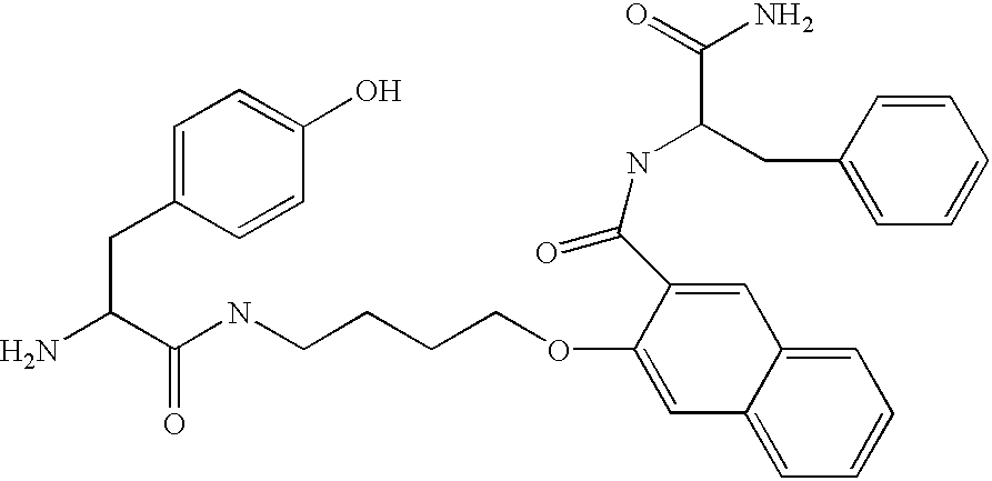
NC(C(NCCCCOC1=CC2=CC=CC=C2C=C1C(NC(CC1=CC=CC=C1)C(N)=O)=O)=O)CC1=CC=C(O)C=C1
